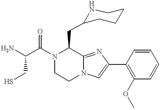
NC(C(N1C(CC2CCCCN2)C2=NC(C3=C(OC)C=CC=C3)=CN2CC1)=O)CS
